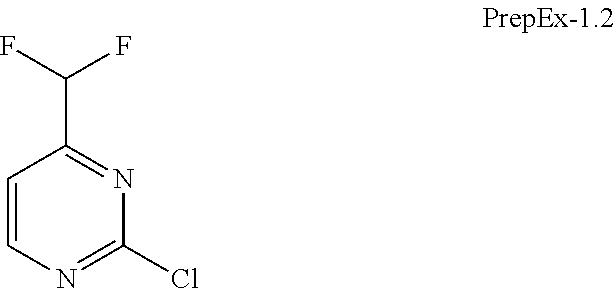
C1=CN=C(Cl)N=C1C(F)F
